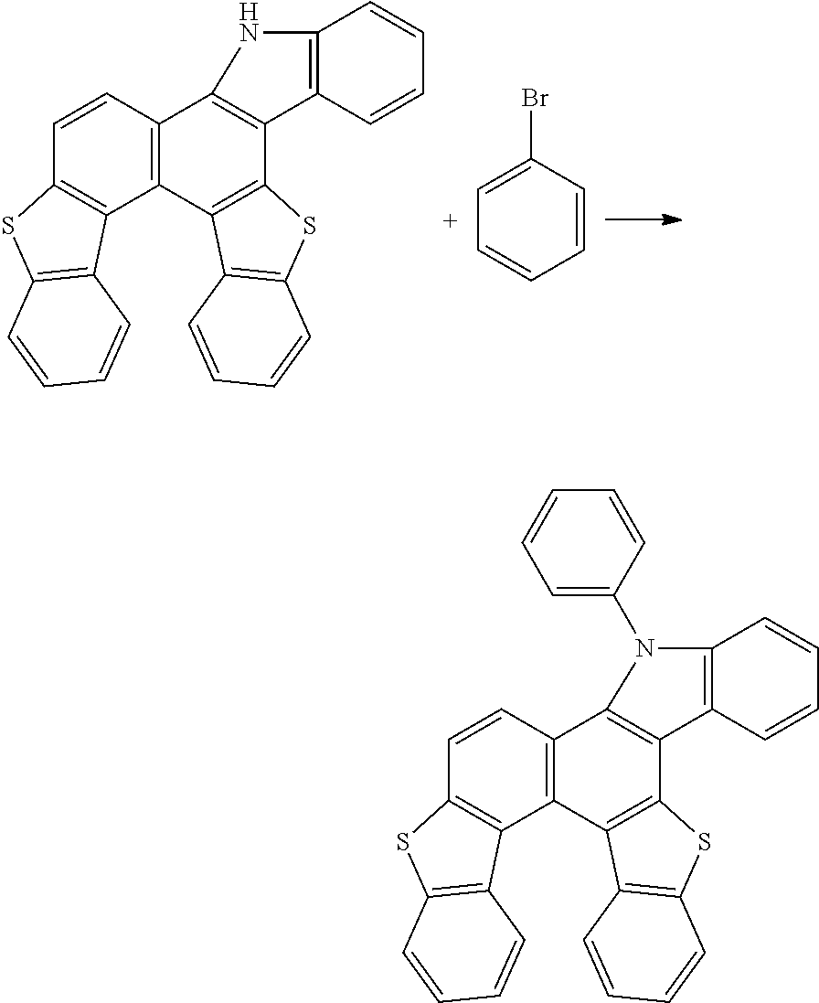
C12=C(C=CC3=C1C1=C(S3)C=CC=C1)C1=C(C3=C2C2=C(S3)C=CC=C2)C2=C(C=CC=C2)N1.C1=CC(Br)=CC=C1.C12=C(C=CC3=C1C1=C(S3)C=CC=C1)C1=C(C3=C2C2=C(S3)C=CC=C2)C2=C(C=CC=C2)N1C1=CC=CC=C1
